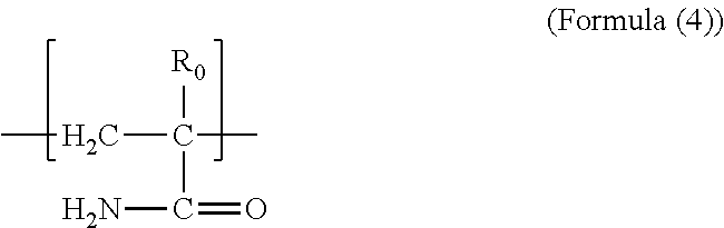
C(C(C(=O)N)(C)[R0])C
